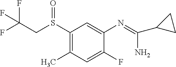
S(C1=C(C)C=C(F)C(N=C(N)C2CC2)=C1)(CC(F)(F)F)=O
